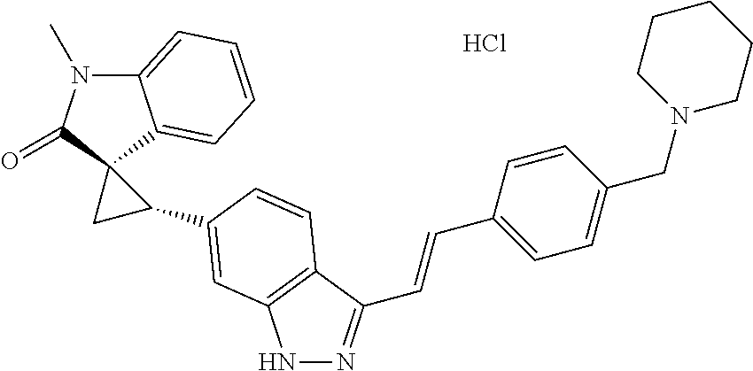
C12=CC=CC=C1C1(C(=O)N2C)CC1C1=CC2=C(C(C=CC3=CC=C(CN4CCCCC4)C=C3)=NN2)C=C1.Cl
